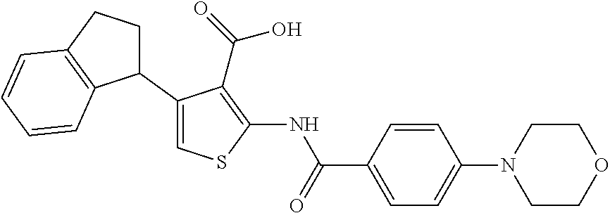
C1(C2CCC3=C2C=CC=C3)=CSC(NC(C2=CC=C(N3CCOCC3)C=C2)=O)=C1C(=O)O
